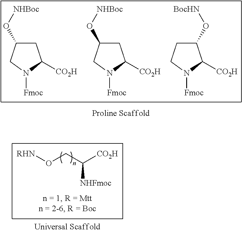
C1(O[NHBoc])CC([CO2H])N([Fmoc])C1.C1(O[NHBoc])CC([CO2H])N([Fmoc])C1.C1C(O[BocHN])C([CO2H])N([Fmoc])C1.[RHN]OCC([CO2H])[NHFmoc]
